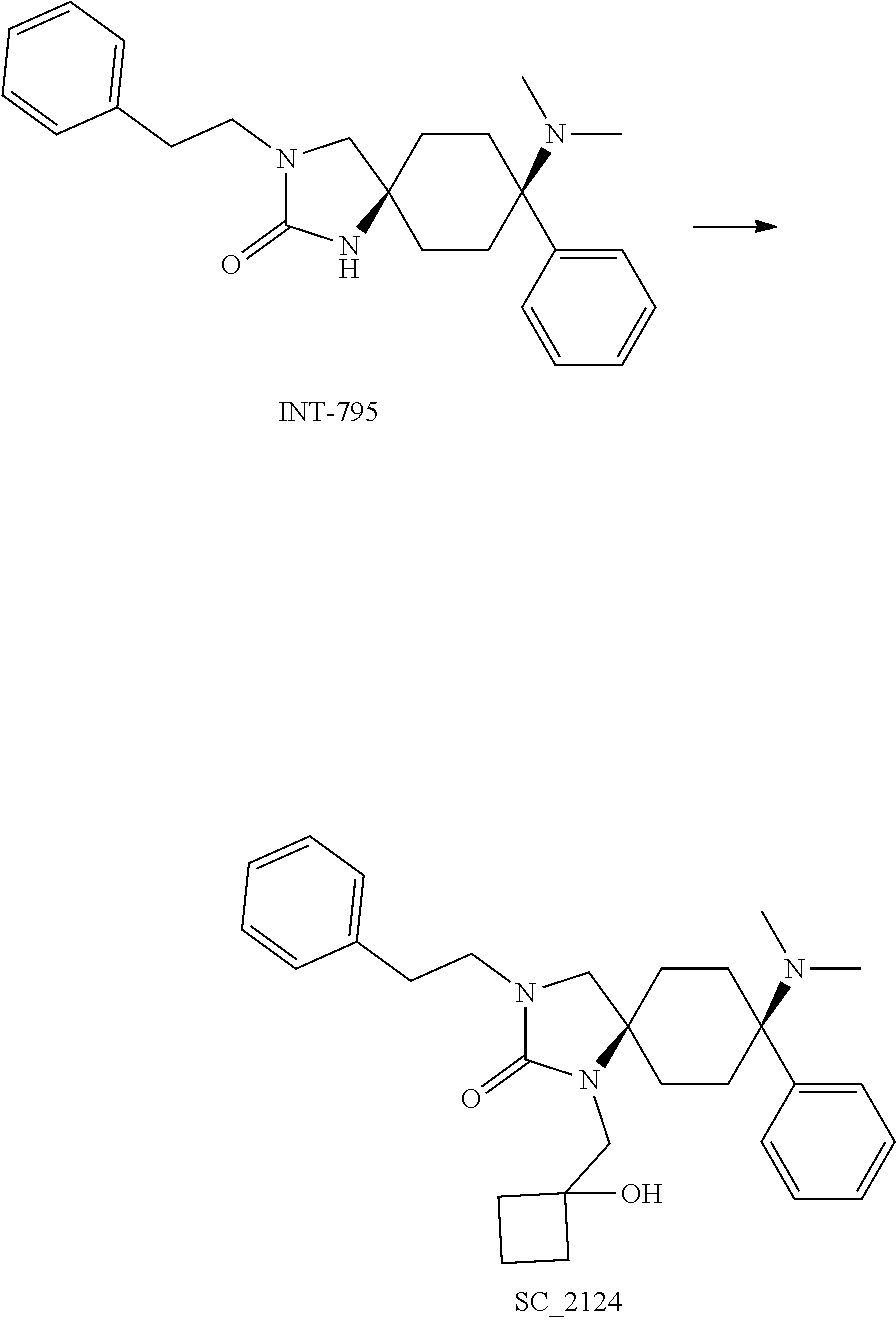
N1(CCC2=CC=CC=C2)C(=O)N(CC2(O)CCC2)C2(C1)CCC(N(C)C)(C1=CC=CC=C1)CC2.N1(CCC2=CC=CC=C2)C(=O)NC2(C1)CCC(N(C)C)(C1=CC=CC=C1)CC2
